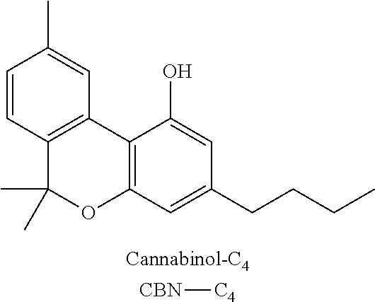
C12=C(C=C(CCCC)C=C1O)OC(C)(C)C1=C2C=C(C)C=C1.[CBN][C4]
